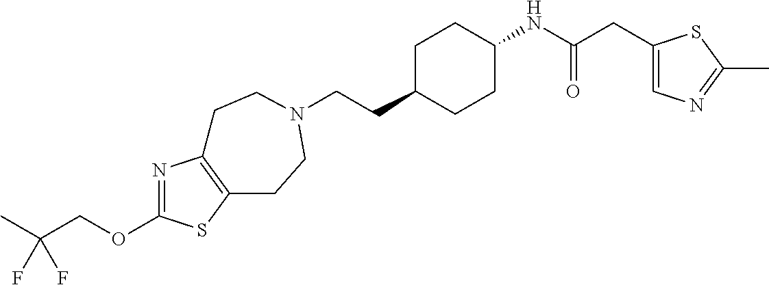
CC(COC1=NC2=C(S1)CCN(CCC1CCC(NC(CC3=CN=C(C)S3)=O)CC1)CC2)(F)F
